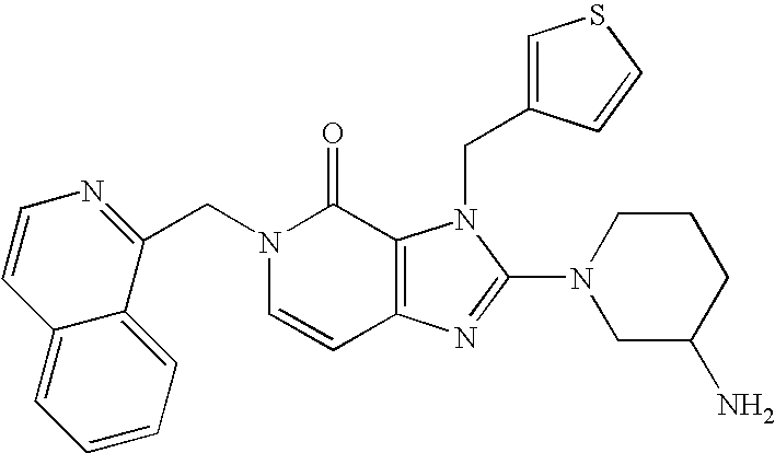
C(N1C=CC2=C(C1=O)N(CC1=CSC=C1)C(N1CC(N)CCC1)=N2)C1=NC=CC2=CC=CC=C12
